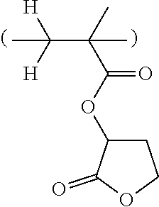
O(C(=O)C(C)(C([H])([H])C)C)C1CCOC1=O
